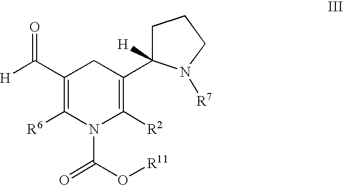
C1(C([H])=O)=C([R6])N(C(=O)O[R11])C([R2])=C(C2([H])CCCN2[R7])C1
